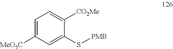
C1=C([MeO2C])C=C(S[PMB])C([CO2Me])=C1
